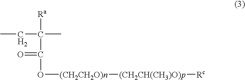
C(C([Ra])(C)C(=O)O[(CH2CH2O)n][(CH2CH(CH3)O)p][Rc])C
